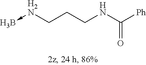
B-[H2N]CCCNC([Ph])=O
